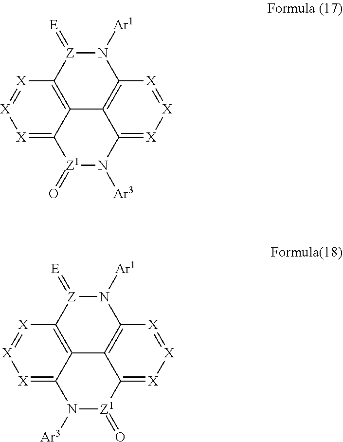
C12=C3[Z](=[E])N([Ar1])C4=C1C(=[X][X]=[X]4)N([Ar3])[Z1](=O)C2=[X][X]=[X]3.C12=C3[Z](=[E])N([Ar1])C4=C1C(=[X][X]=[X]4)[Z1](=O)N([Ar3])C2=[X][X]=[X]3
